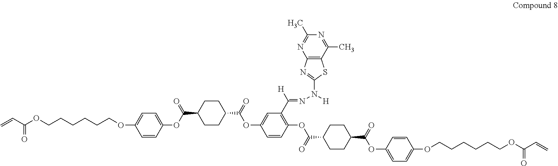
C=CC(OCCCCCCOC1=CC=C(OC(C2CCC(C(=O)OC3=CC(C([H])=NN(C4=NC5=C(S4)C(C)=NC(C)=N5)[H])=C(OC(C4CCC(C(=O)OC5=CC=C(OCCCCCCOC(C=C)=O)C=C5)CC4)=O)C=C3)CC2)=O)C=C1)=O
